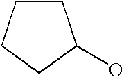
C1CC(O)CC1
